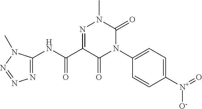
N1(C2=CC=C([N+](=O)[O-])C=C2)C(=O)N(C)N=C(C(NC2=NN=NN2C)=O)C1=O
